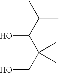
OC(C(C)C)C(CO)(C)C
